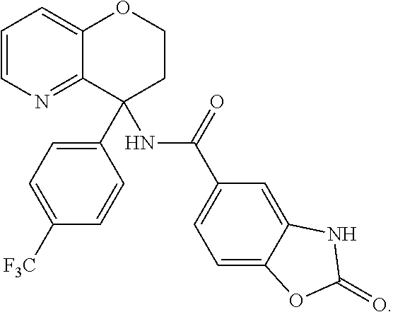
C1=CN=C2C(=C1)OCCC2(C1=CC=C([F3C])C=C1)NC(C1=CC=C2C(=C1)NC(=O)O2)=O
